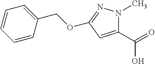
C1(C(O)=O)=CC(OCC2=CC=CC=C2)=NN1C
